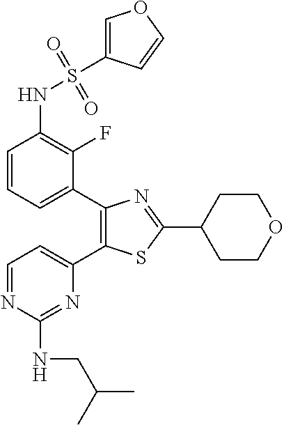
C1=CC=C(C2=C(C3=CC=NC(NCC(C)C)=N3)SC(C3CCOCC3)=N2)C(F)=C1NS(=O)(=O)C1=COC=C1
